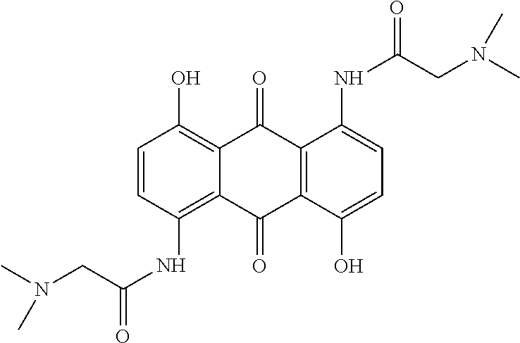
C1=CC(NC(CN(C)C)=O)=C2C(=C1O)C(=O)C1=C(C2=O)C(O)=CC=C1NC(CN(C)C)=O
